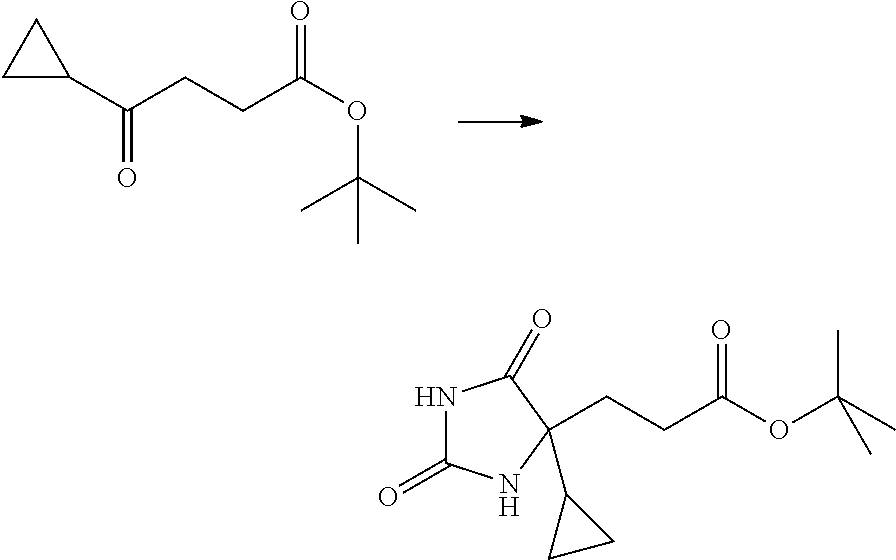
C(OC(C)(C)C)(=O)CCC(C1CC1)=O.N1C(=O)NC(CCC(OC(C)(C)C)=O)(C2CC2)C1=O
